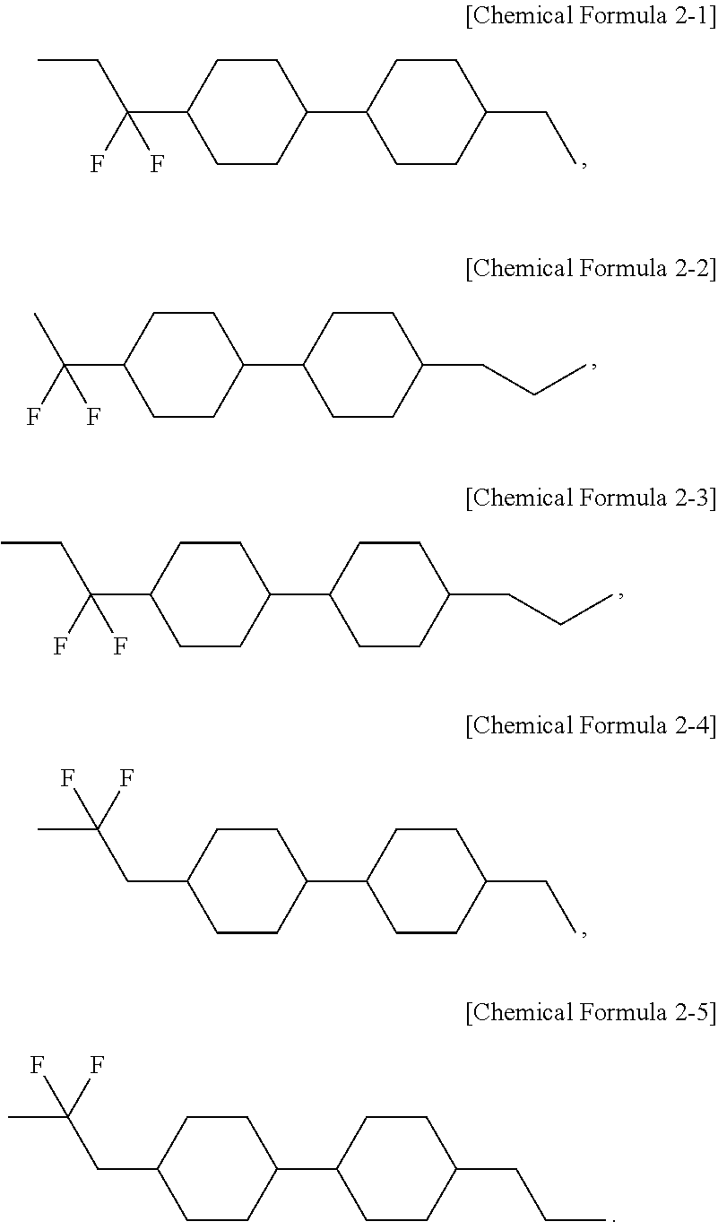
C1CC(CC)CCC1C1CCC(C(F)(CC)F)CC1.C1CC(CCC)CCC1C1CCC(C(F)(C)F)CC1.C1CC(CCC)CCC1C1CCC(C(F)(CC)F)CC1.C1CC(CC)CCC1C1CCC(CC(C)(F)F)CC1.C1CC(CCC)CCC1C1CCC(CC(C)(F)F)CC1
